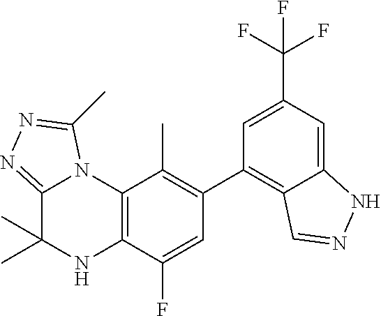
C1(C2=C3C(=CC(C(F)(F)F)=C2)NN=C3)=C(C)C2=C(C(F)=C1)NC(C)(C)C1=NN=C(C)N21
